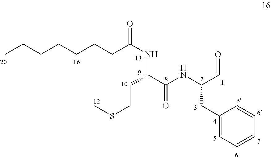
CCCCCCCC(NC(C(NC(C=O)CC1=CC=CC=C1)=O)CCSC)=O
